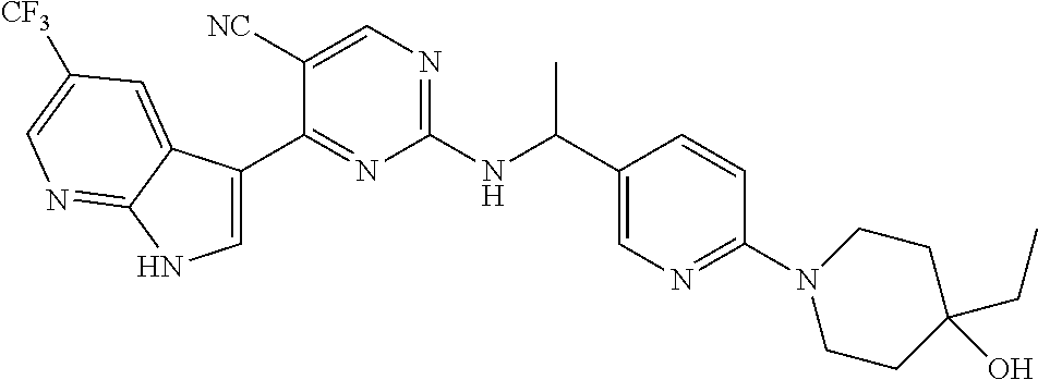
C1(C(NC2=NC=C([NC])C(C3=CNC4=NC=C([CF3])C=C34)=N2)C)=CN=C(N2CCC(CC)(O)CC2)C=C1
